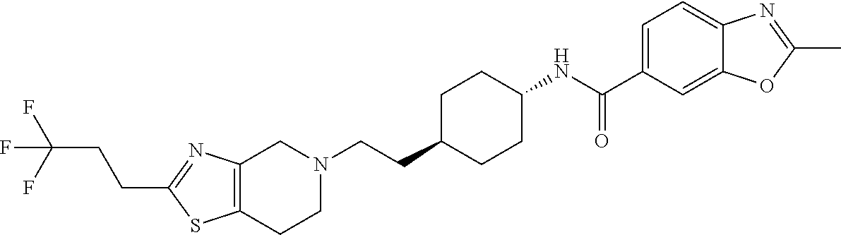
C12=C(CCN(CCC3CCC(NC(C4=CC=C5C(=C4)OC(C)=N5)=O)CC3)C1)SC(CCC(F)(F)F)=N2
